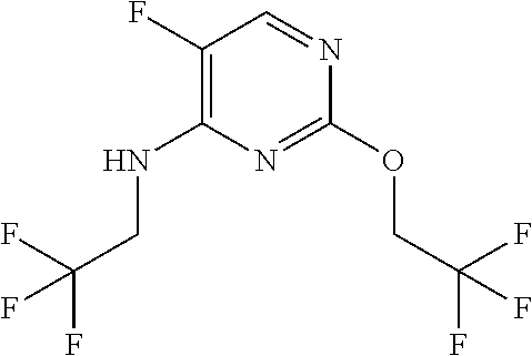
C1(OCC(F)(F)F)=NC(NCC(F)(F)F)=C(F)C=N1
